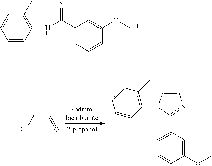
C1=CC(NC(C2=CC=CC(OC)=C2)=N)=C(C)C=C1.ClCC=O.C1=CN(C2=C(C)C=CC=C2)C(C2=CC=CC(OC)=C2)=N1
